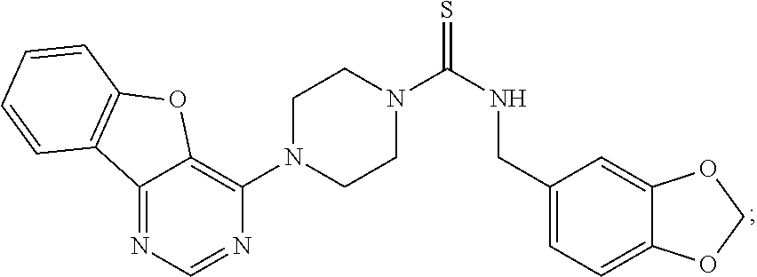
C12=NC=NC(N3CCN(C(NCC4=CC=C5C(=C4)OCO5)=S)CC3)=C1OC1=C2C=CC=C1
